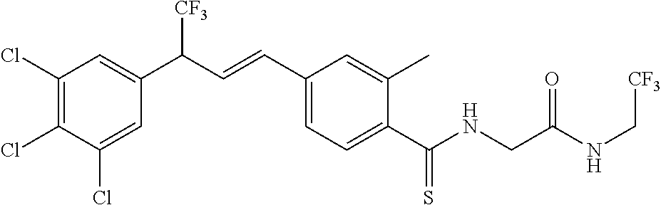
C1(Cl)=C(Cl)C(Cl)=CC(C(C=CC2=CC=C(C(NCC(NC[CF3])=O)=S)C(C)=C2)[CF3])=C1
